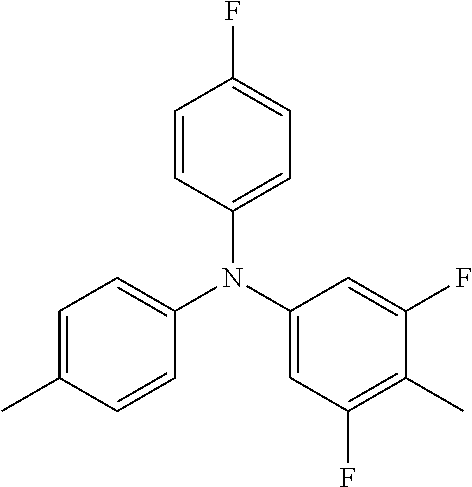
C1=CC(N(C2=CC(F)=C(C)C(F)=C2)C2=CC=C(C)C=C2)=CC=C1F
